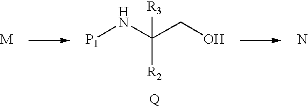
N(C(CO)([R2])[R3])[P1].N
